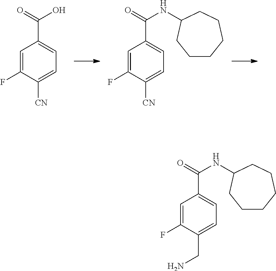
C1=C(F)C([CN])=CC=C1C(=O)O.C1=C(F)C([CN])=CC=C1C(=O)NC1CCCCCC1.C1=C(F)C(CN)=CC=C1C(=O)NC1CCCCCC1
